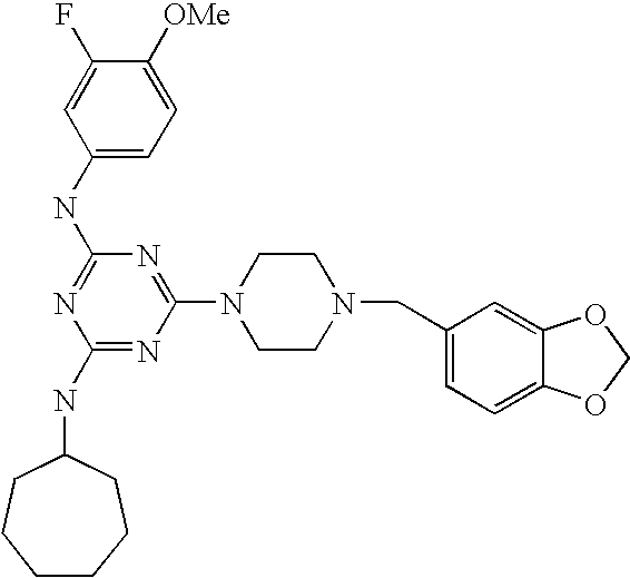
C1(NC2=NC(NC3CCCCCC3)=NC(N3CCN(CC4=CC=C5C(=C4)OCO5)CC3)=N2)=CC=C([OMe])C(F)=C1
